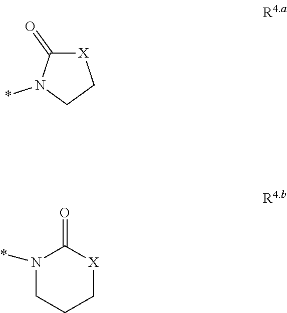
N1(*)CCC[X]C1=O.[X]1C(=O)N(*)CC1
